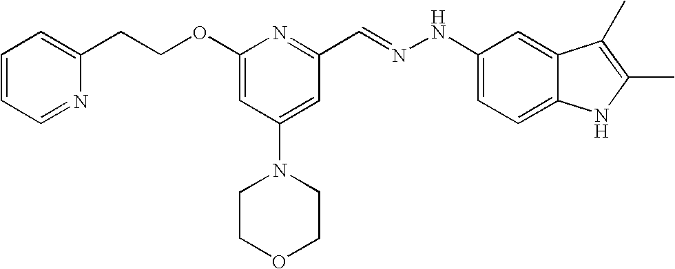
C(COC1=CC(N2CCOCC2)=CC(C=NNC2=CC=C3C(=C2)C(C)=C(C)N3)=N1)C1=CC=CC=N1
